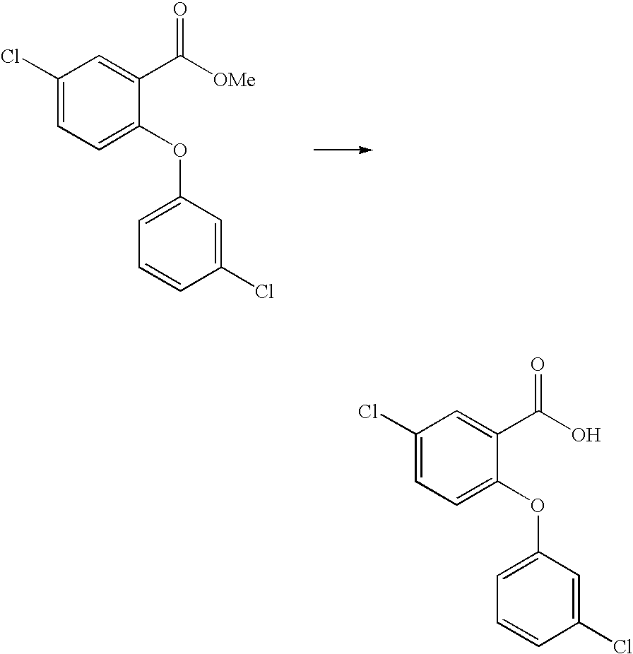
C1(Cl)=CC=C(OC2=CC=CC(Cl)=C2)C(C(O)=O)=C1.C1(Cl)=CC=C(OC2=CC=CC(Cl)=C2)C(C([OMe])=O)=C1
